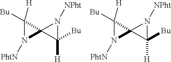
N1([PhtN])C2(C1([H])[Bu])C([H])([Bu])N2[NPht].N1([PhtN])C2(C1([H])[Bu])C([H])([Bu])N2[NPht]
